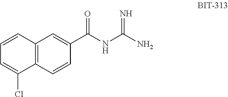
C1=CC2=C(C(Cl)=C1)C=CC(C(NC(N)=N)=O)=C2
